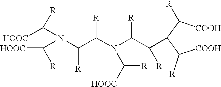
C(N(C(C(N(C(C([R])C(C([COOH])[R])C([COOH])[R])[R])C([HOOC])[R])[R])[R])C([HOOC])[R])([HOOC])[R]
